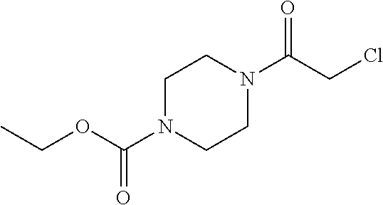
C1N(C(=O)OCC)CCN(C(CCl)=O)C1
